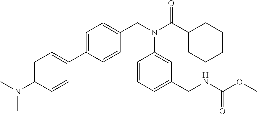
C1=C(C2=CC=C(N(C)C)C=C2)C=CC(CN(C(C2CCCCC2)=O)C2=CC(CNC(OC)=O)=CC=C2)=C1
